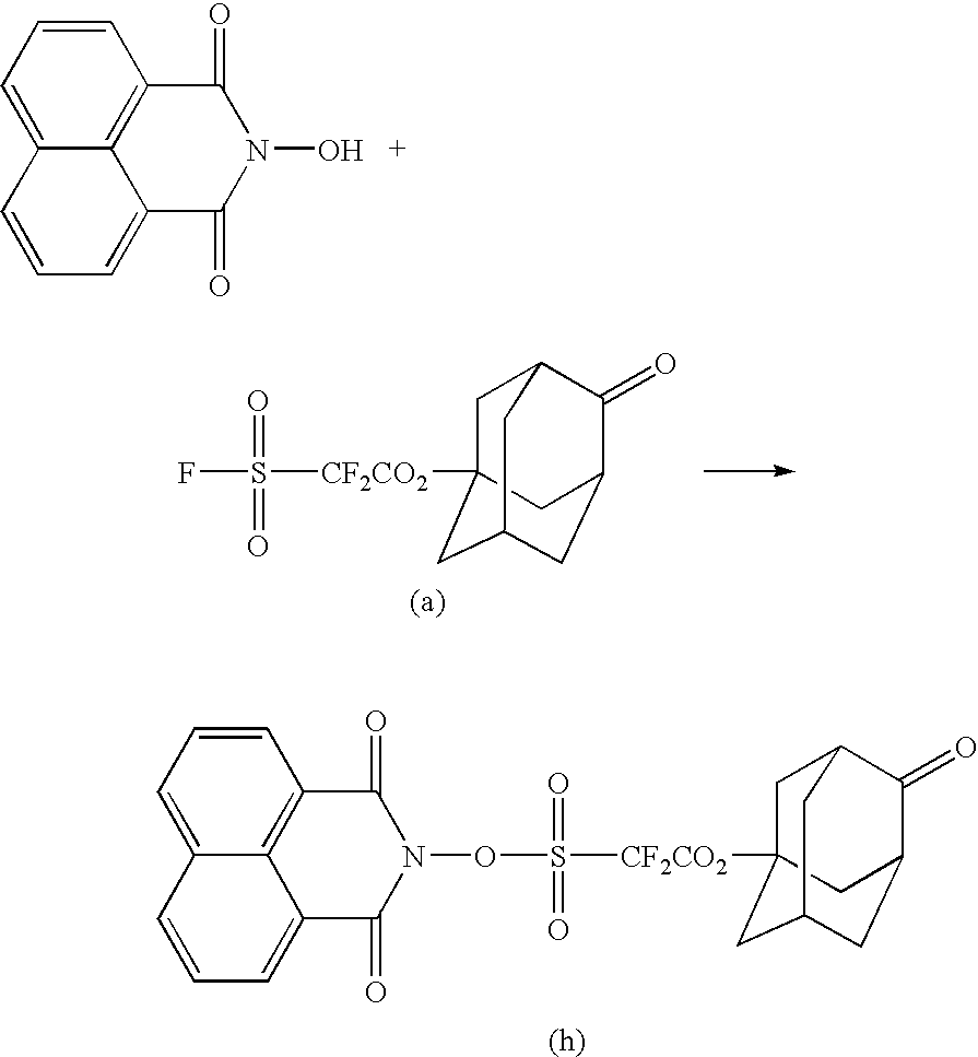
C1=CC=C2C3=C1C(=O)N(O)C(=O)C3=CC=C2.FS(=O)(=O)[CF2CO2]C12CC3C(=O)C(CC(C1)C3)C2.O(S(=O)(=O)[CF2CO2]C12CC3C(=O)C(CC(C1)C3)C2)N1C(=O)C2=C3C(=CC=CC3=CC=C2)C1=O
